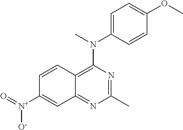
C1(C)=NC(N(C)C2=CC=C(OC)C=C2)=C2C(=N1)C=C([N+](=O)[O-])C=C2
